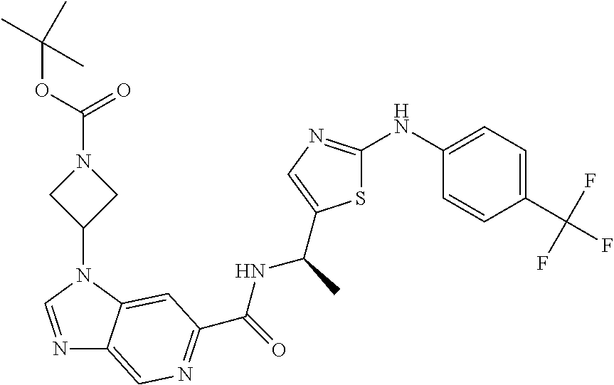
N1=CN(C2CN(C(=O)OC(C)(C)C)C2)C2=CC(C(=O)NC(C)C3=CN=C(NC4=CC=C(C(F)(F)F)C=C4)S3)=NC=C12
